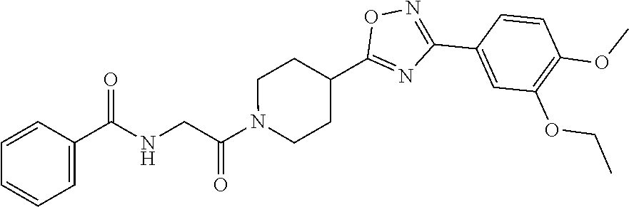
C1=C(C(NCC(N2CCC(C3=NC(C4=CC(OCC)=C(OC)C=C4)=NO3)CC2)=O)=O)C=CC=C1
